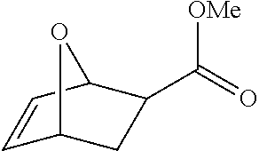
[OMe]C(=O)C1CC2C=CC1O2
